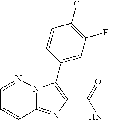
C12=NC(C(=O)NC)=C(C3=CC(F)=C(Cl)C=C3)N1N=CC=C2
